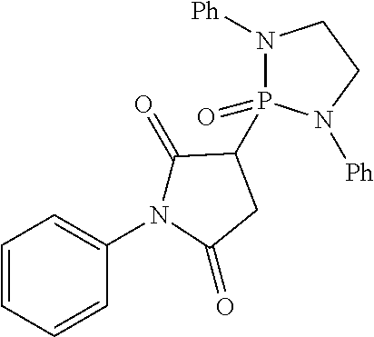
C1=CC=CC(N2C(=O)C(P3(=O)N([Ph])CCN3[Ph])CC2=O)=C1
